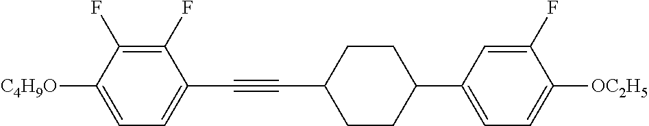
C1(F)=C(F)C([C4H9O])=CC=C1C#CC1CCC(C2=CC=C([OC2H5])C(F)=C2)CC1
